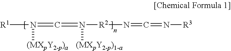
[R1]N(=C=N([R2]N=C=N[R3])[(MXpY2-p)1-a])[(MXpY2-p)a]
